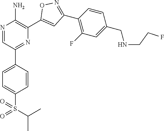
N1=CC(C2=CC=C(S(=O)(C(C)C)=O)C=C2)=NC(C2=CC(C3=C(F)C=C(CNCCF)C=C3)=NO2)=C1N
